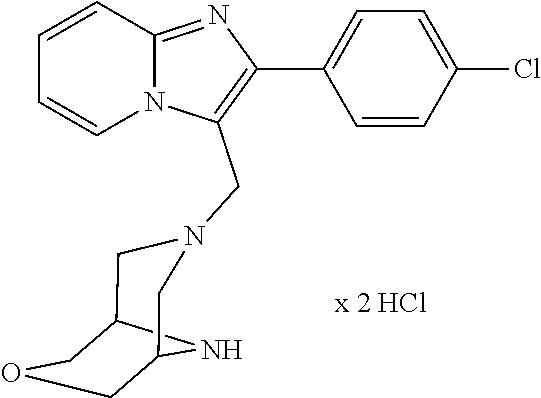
C12=NC(C3=CC=C(Cl)C=C3)=C(CN3CC4COCC(N4)C3)N1C=CC=C2
